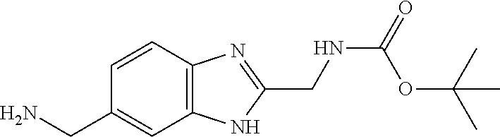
C1=CC(CN)=CC2=C1N=C(CNC(OC(C)(C)C)=O)N2
